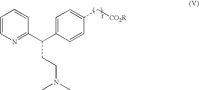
C1=CN=C(C(C2=CC=C(C[CO2R])C=C2)CCN(C)C)C=C1
